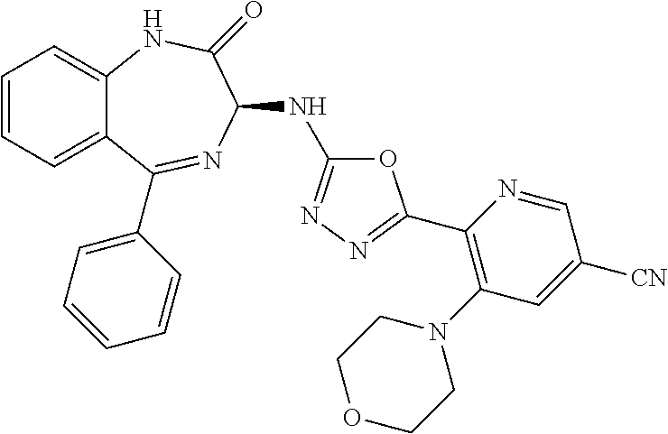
C1=CC=C2C(=C1)NC(=O)C(NC1=NN=C(C3=C(N4CCOCC4)C=C([CN])C=N3)O1)N=C2C1=CC=CC=C1
